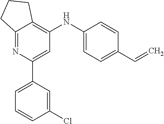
C12=NC(C3=CC=CC(Cl)=C3)=CC(NC3=CC=C(C=C)C=C3)=C1CCC2
